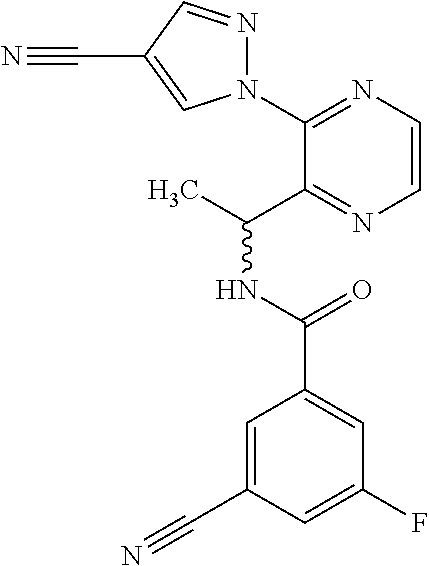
C1(N2N=CC(C#N)=C2)=NC=CN=C1C(C)NC(=O)C1=CC(F)=CC(C#N)=C1
